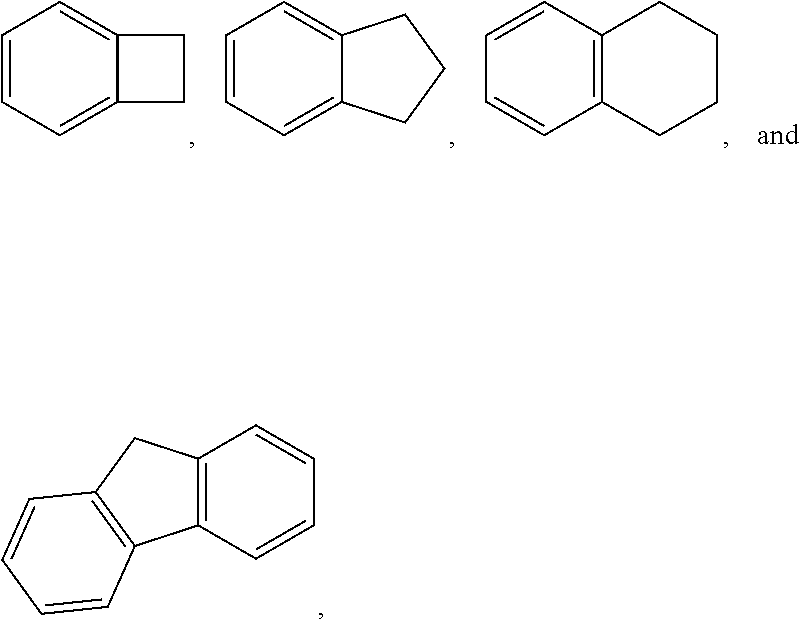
C12=C(C=CC=C1)C1=C(C2)C=CC=C1.C1=CC=C2C(=C1)CC2.C1=CC=C2C(=C1)CCC2.C1=CC2=C(C=C1)CCCC2
